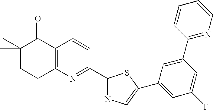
C1(C)(C)CCC2=C(C1=O)C=CC(C1=NC=C(C3=CC(F)=CC(C4=NC=CC=C4)=C3)S1)=N2
